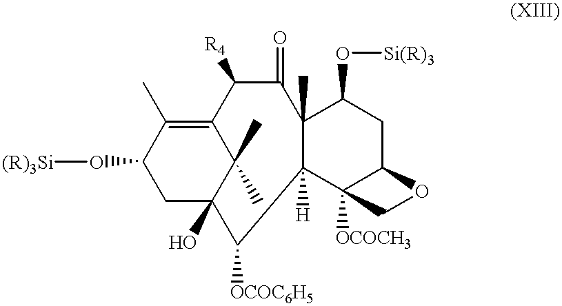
C1(O[(R)3Si])CC2(O)C(C)(C)C(=C1C)C([R4])C(=O)C1(C)C([H])(C3([OCOCH3])C(CC1O[Si(R)3])OC3)C2[OCOC6H5]
